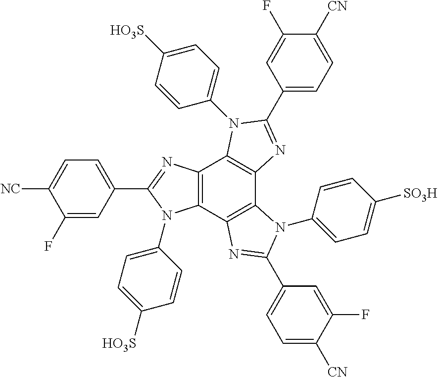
C12=C(C3=C(C4=C1N(C1=CC=C([HO3S])C=C1)C(C1=CC=C([CN])C(F)=C1)=N4)N(C1=CC=C([SO3H])C=C1)C(C1=CC=C([CN])C(F)=C1)=N3)N(C1=CC=C([HO3S])C=C1)C(C1=CC=C([NC])C(F)=C1)=N2
